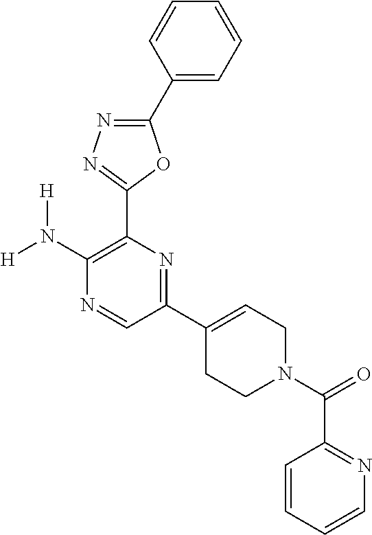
[H]N(C1=C(C2=NN=C(C3=CC=CC=C3)O2)N=C(C2=CCN(C(=O)C3=NC=CC=C3)CC2)C=N1)[H]
